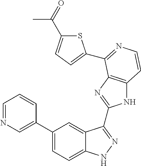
C1(C2=CN=CC=C2)=CC=C2C(=C1)C(C1=NC3=C(N1)C=CN=C3C1=CC=C(C(=O)C)S1)=NN2
